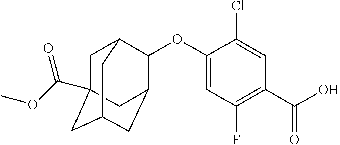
O(C1=CC(F)=C(C(O)=O)C=C1Cl)C1C2CC3CC(C(OC)=O)(CC1C3)C2
